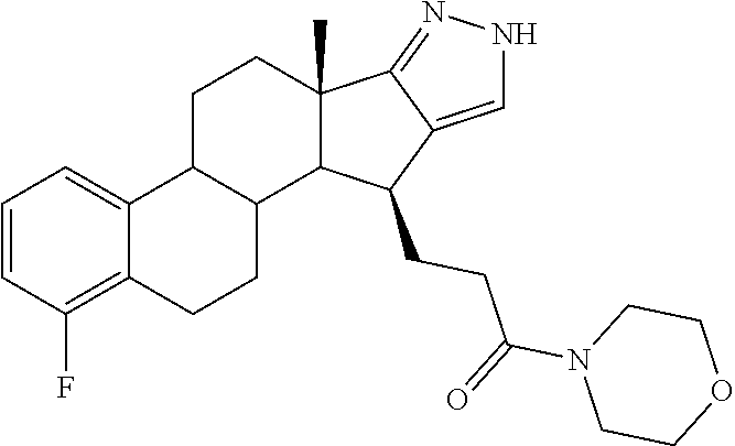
C1=CC(F)=C2C(=C1)C1CCC3(C)C4=NNC=C4C(CCC(N4CCOCC4)=O)C3C1CC2
